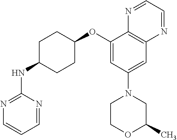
C1(OC2CCC(NC3=NC=CC=N3)CC2)=CC(N2CCOC(C)C2)=CC2=C1N=CC=N2
